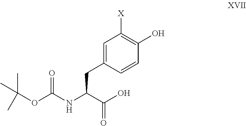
CC(OC(NC(CC1=CC([X])=C(O)C=C1)C(O)=O)=O)(C)C
